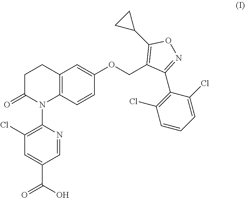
C1C(=O)N(C2=C(Cl)C=C(C(O)=O)C=N2)C2=C(C1)C=C(OCC1=C(C3CC3)ON=C1C1=C(Cl)C=CC=C1Cl)C=C2
